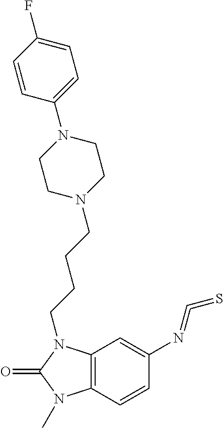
C1(N=C=S)=CC2=C(C=C1)N(C)C(=O)N2CCCCN1CCN(C2=CC=C(F)C=C2)CC1
